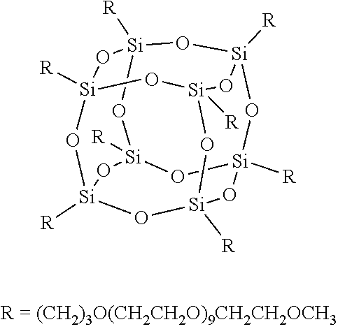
[Si]12([R])O[Si]3([R])O[Si]4([R])O[Si]([R])(O1)O[Si]1([R])O[Si]([R])(O[Si]([R])(O[Si]([R])(O1)O2)O3)O4
